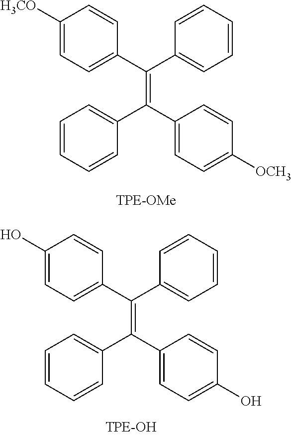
C1([H3CO])=CC=C(C(C2=CC=CC=C2)=C(C2=CC=C([OCH3])C=C2)C2=CC=CC=C2)C=C1.C1(O)=CC=C(C(C2=CC=CC=C2)=C(C2=CC=C(O)C=C2)C2=CC=CC=C2)C=C1
